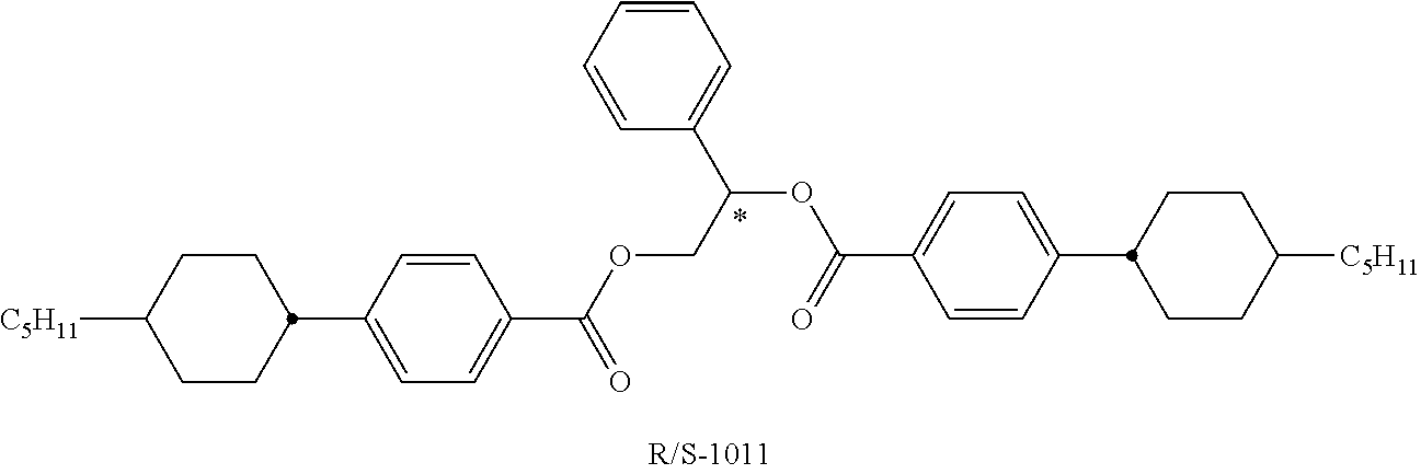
C1CC(C2=CC=C(C(=O)OCC(C3=CC=CC=C3)OC(=O)C3=CC=C(C4CCC([C5H11])CC4)C=C3)C=C2)CCC1[C5H11]
